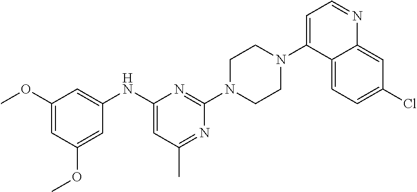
N(C1=CC(C)=NC(N2CCN(C3=CC=NC4=CC(Cl)=CC=C34)CC2)=N1)C1=CC(OC)=CC(OC)=C1
